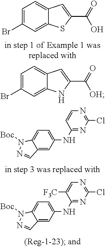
C1=C(Br)C=C2C(=C1)C=C(C(=O)[OH])N2.C1=C(Br)C=C2C(=C1)C=C(C(=O)O)S2.C12=CC(NC3=NC(Cl)=NC=C3)=CC=C1N([Boc])N=C2.C12=CC(NC3=NC(Cl)=NC=C3[F3C])=CC=C1N([Boc])N=C2
